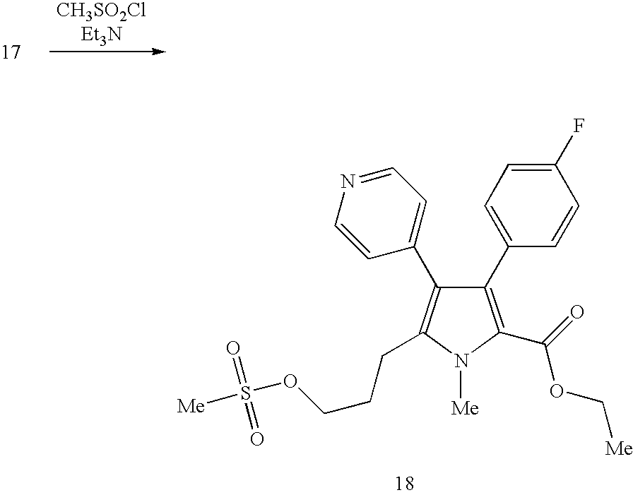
C1(C2=CC=C(F)C=C2)=C(C(OC[Me])=O)N([Me])C(CCCOS([Me])(=O)=O)=C1C1=CC=NC=C1
